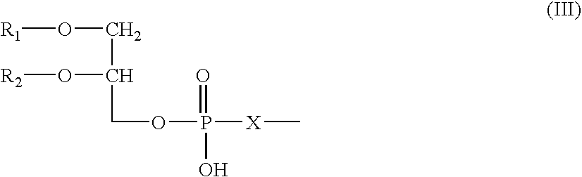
[R1]OCC(O[R2])COP(O)(=O)[X]C
